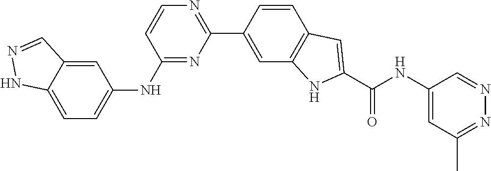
C1=CC(C2=NC=CC(NC3=CC=C4C(=C3)C=NN4)=N2)=CC2=C1C=C(C(NC1=CC(C)=NN=C1)=O)N2
